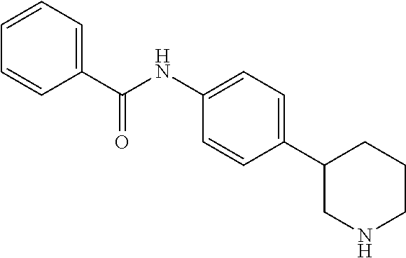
C1(C2CNCCC2)=CC=C(NC(C2=CC=CC=C2)=O)C=C1
